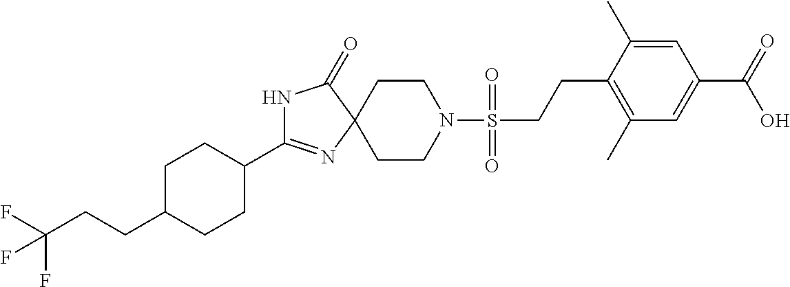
N1C(C2CCC(CCC(F)(F)F)CC2)=NC2(C1=O)CCN(S(CCC1=C(C)C=C(C(=O)O)C=C1C)(=O)=O)CC2
